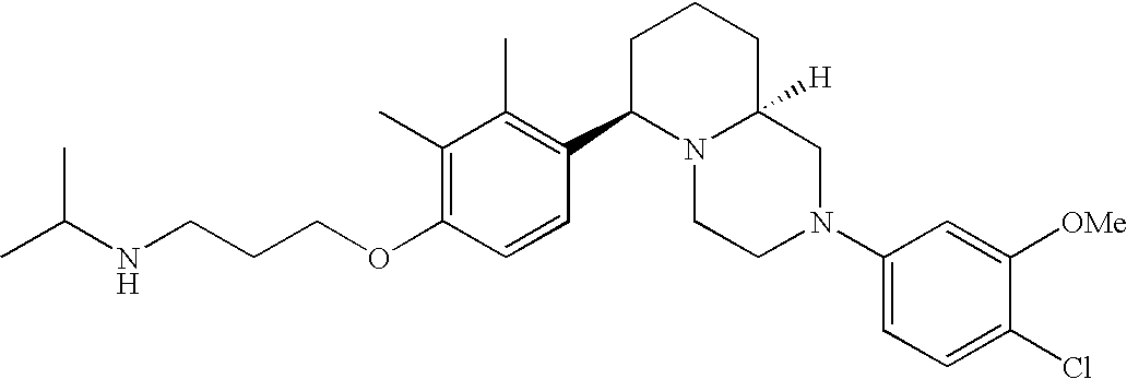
C1(C)=C(OCCCNC(C)C)C=CC(C2N3C([H])(CCC2)CN(C2=CC=C(Cl)C([OMe])=C2)CC3)=C1C
